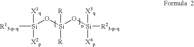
[Si]([R13-p-q])([X1q])([X2p])O[Si](O[Si]([X3q])([R23-p-q])[X4p])([R])[R]
